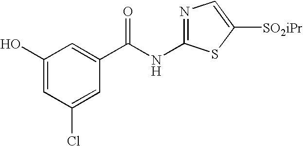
C1(O)=CC(Cl)=CC(C(NC2=NC=C([SO2iPr])S2)=O)=C1
